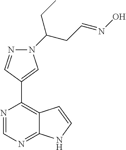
N1=CN=C2C(=C1C1=CN(C(CC=NO)CC)N=C1)C=CN2
